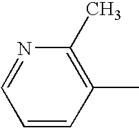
C1=CC(C)=C(C)N=C1
